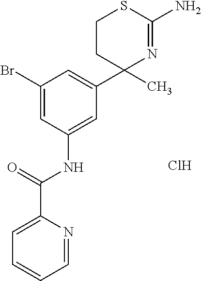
C1(Br)=CC(NC(C2=CC=CC=N2)=O)=CC(C2(C)N=C(N)SCC2)=C1.Cl
